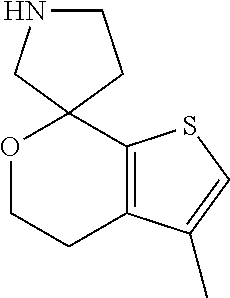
C12=C(SC=C1C)C1(OCC2)CCNC1
